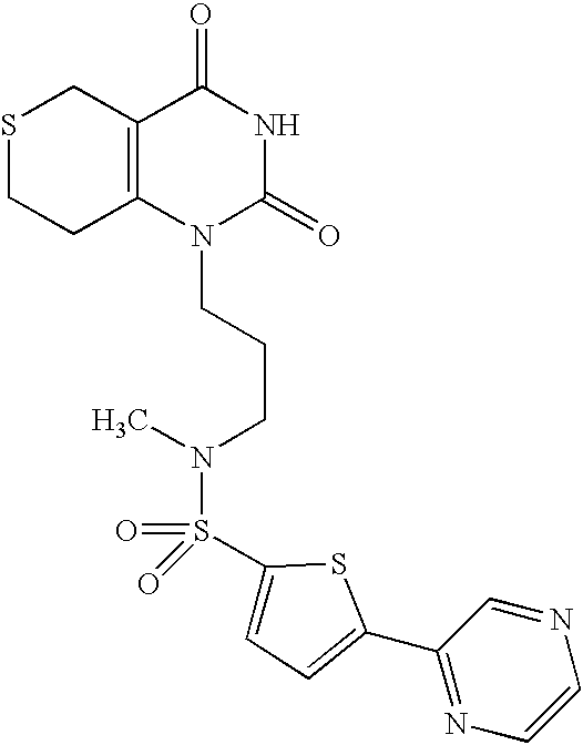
S1CCC2=C(C1)C(=O)NC(=O)N2CCCN(C)S(=O)(=O)C1=CC=C(C2=NC=CN=C2)S1
